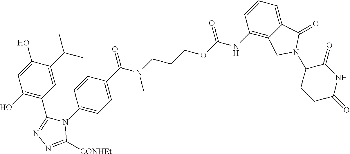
C1(C(C)C)=CC(C2=NN=C([CONHEt])N2C2=CC=C(C(N(CCCOC(=O)NC3=C4C(=CC=C3)C(=O)N(C3CCC(=O)NC3=O)C4)C)=O)C=C2)=C(O)C=C1O
